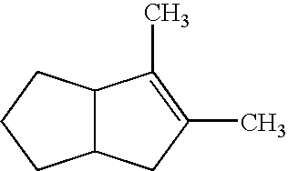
C12C(CC(C)=C1C)CCC2
